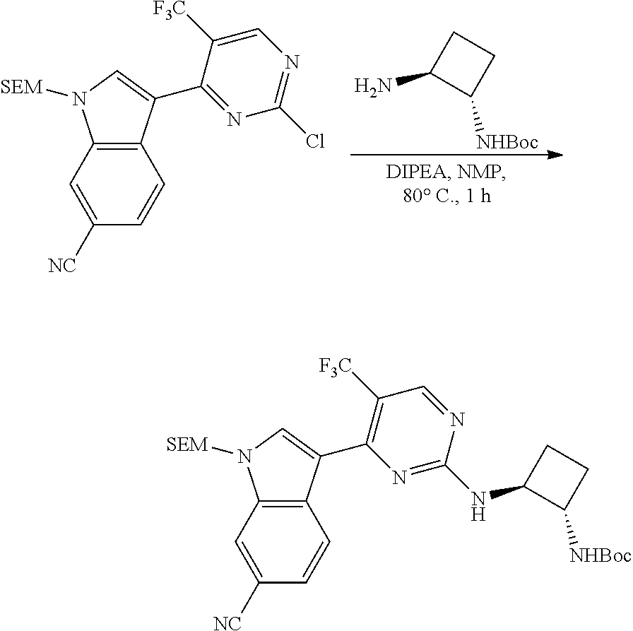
C1=C([NC])C=CC2=C1N([SEM])C=C2C1=C([F3C])C=NC(NC2C([NHBoc])CC2)=N1.C1=C([NC])C=CC2=C1N([SEM])C=C2C1=NC(Cl)=NC=C1[F3C].C1([NHBoc])CCC1N
